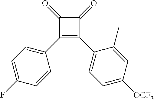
C1(=O)C(C2=CC=C(F)C=C2)=C(C2=CC=C([OCF3])C=C2C)C1=O
